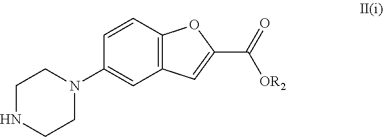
N1CCN(C2=CC3=C(C=C2)OC(C(=O)[OR2])=C3)CC1
